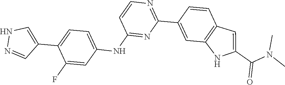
CN(C(C1=CC2=C(C=C(C3=NC=CC(NC4=CC=C(C5=CNN=C5)C(F)=C4)=N3)C=C2)N1)=O)C
